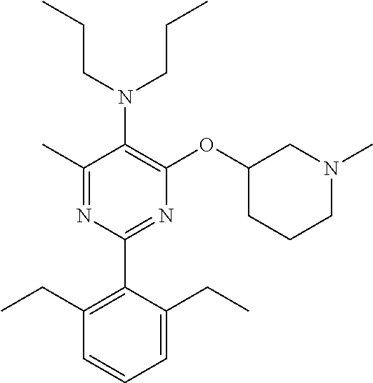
C1(C)=NC(C2=C(CC)C=CC=C2CC)=NC(OC2CCCN(C)C2)=C1N(CCC)CCC
